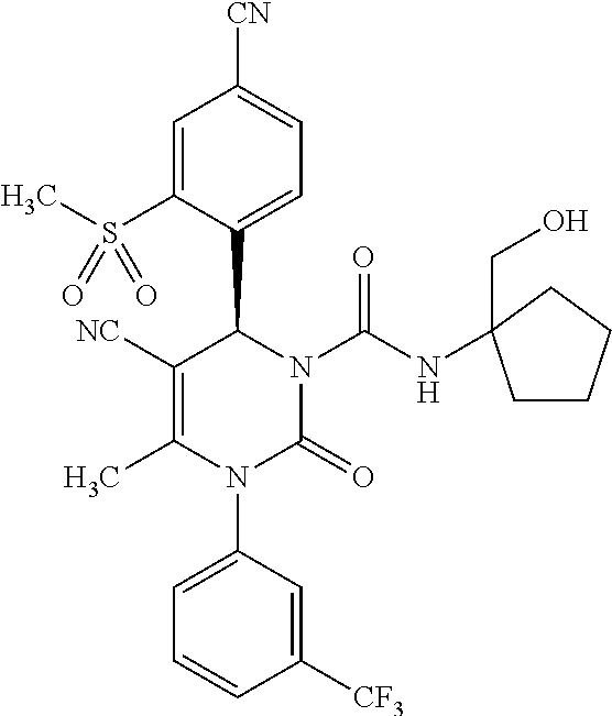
C1=C(S(C)(=O)=O)C(C2N(C(NC3(CO)CCCC3)=O)C(=O)N(C3=CC=CC([CF3])=C3)C(C)=C2[NC])=CC=C1[CN]
